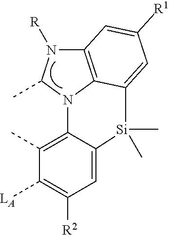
C1=C2C(=C(C)C([LA])=C1[R2])N1C3=C(N([R])C1C)C=C([R1])C=C3[Si]2(C)C
